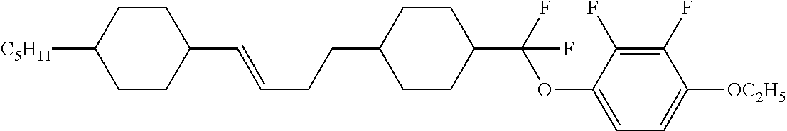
O(C(C1CCC(CCC=CC2CCC([C5H11])CC2)CC1)(F)F)C1=CC=C([OC2H5])C(F)=C1F
